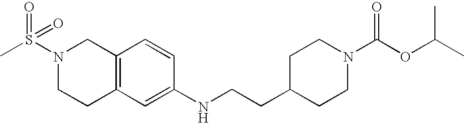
C1C2=C(CN(S(C)(=O)=O)C1)C=CC(NCCC1CCN(C(=O)OC(C)C)CC1)=C2
